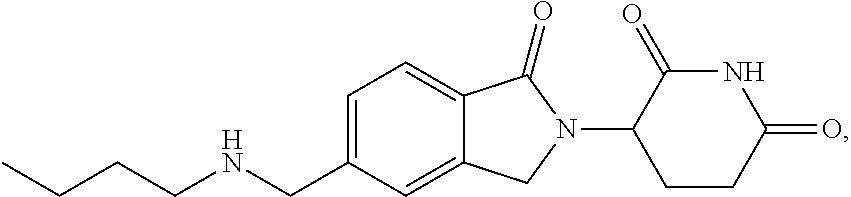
C1=C(CNCCCC)C=C2C(=C1)C(=O)N(C1CCC(=O)NC1=O)C2
